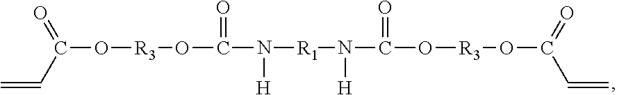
C(O[R3]OC(=O)N([H])[R1]N([H])C(=O)O[R3]OC(C=C)=O)(C=C)=O
